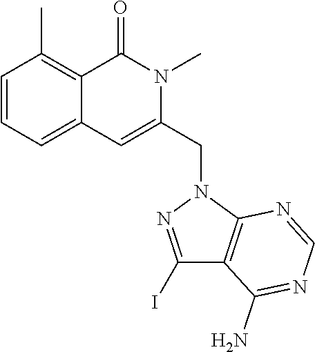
C1=CC=C2C(=C1C)C(=O)N(C)C(CN1C3=C(C(N)=NC=N3)C(I)=N1)=C2
